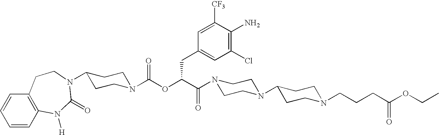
C1=CC2=C(C=C1)CCN(C1CCN(C(OC(C(N3CCN(C4CCN(CCCC(OCC)=O)CC4)CC3)=O)CC3=CC(Cl)=C(N)C([CF3])=C3)=O)CC1)C(=O)N2[H]
